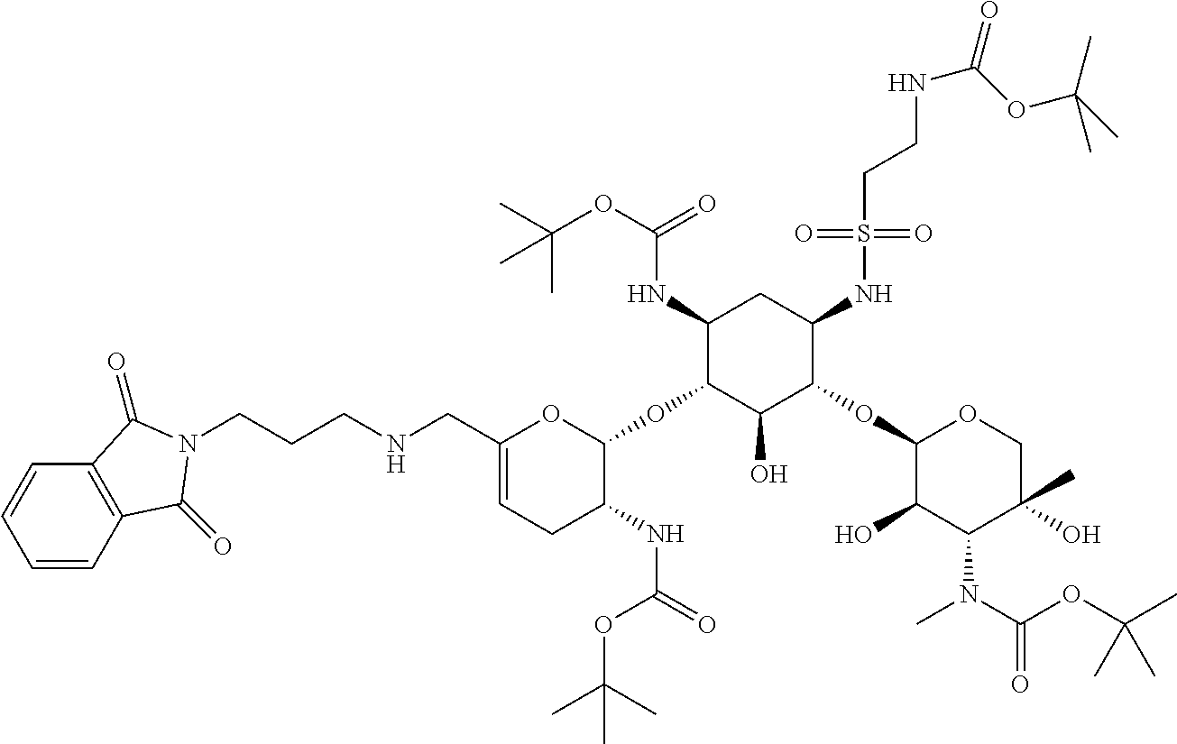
C1(CNCCCN2C(=O)C3=C(C=CC=C3)C2=O)=CCC(NC(=O)OC(C)(C)C)C(OC2C(O)C(OC3C(O)C(N(C)C(OC(C)(C)C)=O)C(O)(C)CO3)C(NS(=O)(=O)CCNC(OC(C)(C)C)=O)CC2NC(OC(C)(C)C)=O)O1
